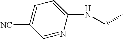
[NC]C1=CC=C(NCC)N=C1
